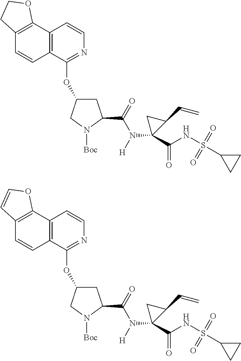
C12=C(C3=C(C=C1)C(OC1CC(C(N(C4(C(=O)NS(=O)(=O)C5CC5)C(C=C)C4)[H])=O)N([Boc])C1)=NC=C3)OCC2.C12=C(C3=C(C=C1)C(OC1CC(C(N(C4(C(=O)NS(=O)(=O)C5CC5)C(C=C)C4)[H])=O)N([Boc])C1)=NC=C3)OC=C2
